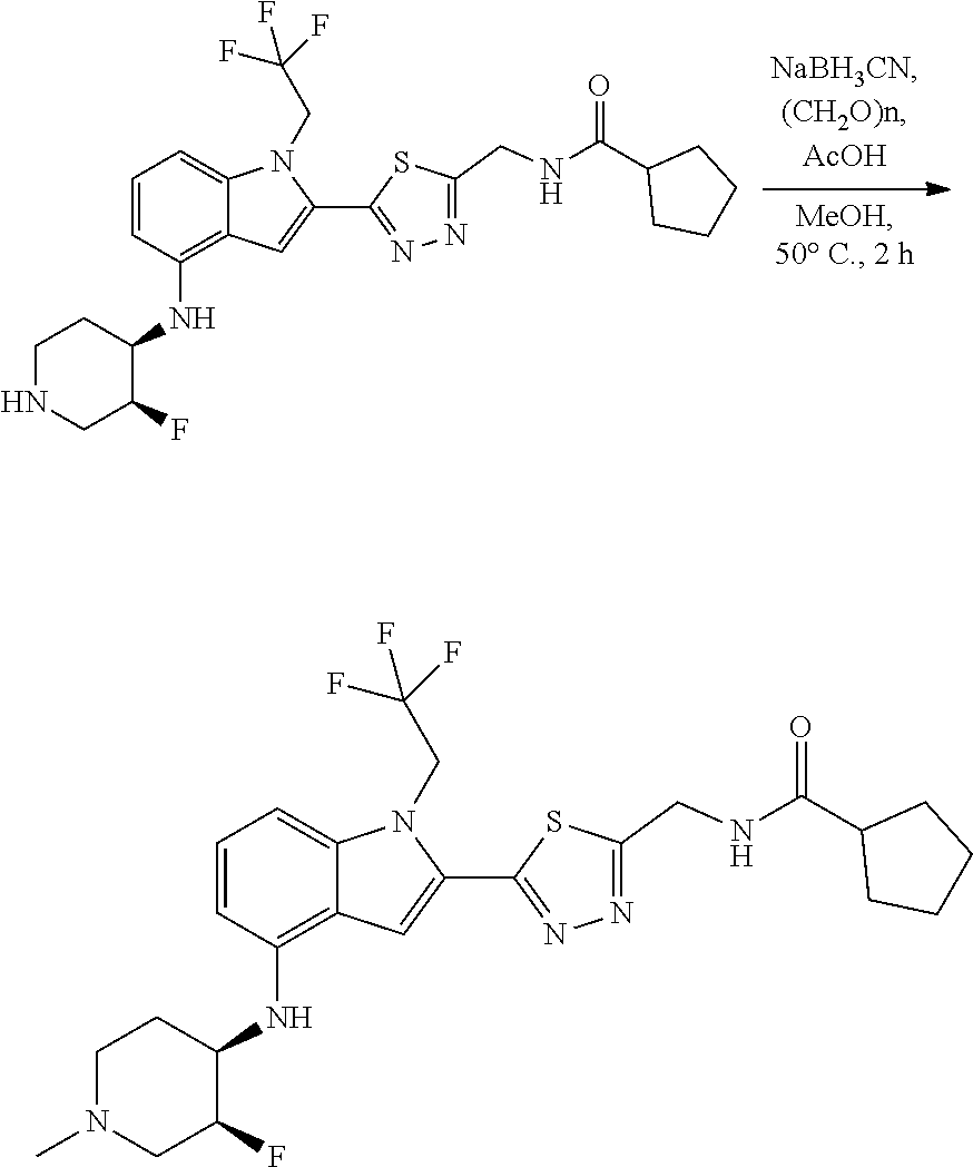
C1=CC(NC2CCNCC2F)=C2C(=C1)N(CC(F)(F)F)C(C1=NN=C(CNC(=O)C3CCCC3)S1)=C2.C1=CC(NC2CCN(C)CC2F)=C2C(=C1)N(CC(F)(F)F)C(C1=NN=C(CNC(=O)C3CCCC3)S1)=C2
